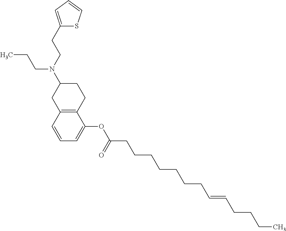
C12=C(C=CC=C1OC(CCCCCCCC=CCCCC)=O)CC(N(CCC1=CC=CS1)CCC)CC2
